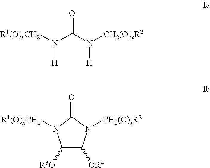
N(C(N([CH2(O)xR2])[H])=O)([R1(O)xCH2])[H].C1([R3O])C([OR4])N([CH2(O)xR2])C(=O)N1[R1(O)xCH2]
